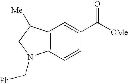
C12=C(C=CC(C(=O)[OMe])=C1)N(C[Ph])CC2[Me]
